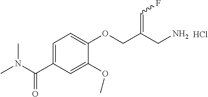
C1=C(C(N(C)C)=O)C=C(OC)C(OCC(CN)=CF)=C1.Cl
